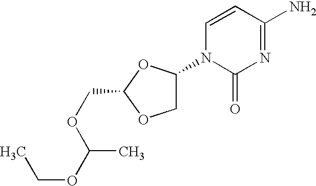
C(OC(C)OCC1OCC(N2C(=O)N=C(N)C=C2)O1)C
